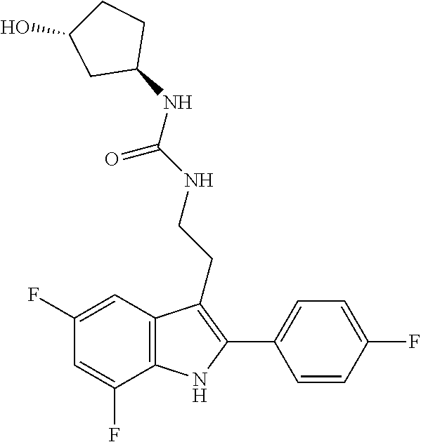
C1(NC(=O)NCCC2=C(C3=CC=C(F)C=C3)NC3=C2C=C(F)C=C3F)CCC(O)C1
